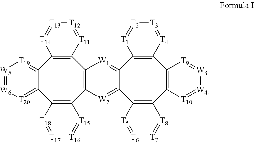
C12=[T19][W5]=[W6][T20]=C1C1=C(C3=C(C4=C2[T14]=[T13][T12]=[T11]4)[W1]=C2C(=[W2]3)C3=C(C4=C(C5=C2[T1]=[T2][T3]=[T4]5)[T9]=[W3][W4]=[T10]4)[T8]=[T7][T6]=[T5]3)[T15]=[T16][T17]=[T18]1
